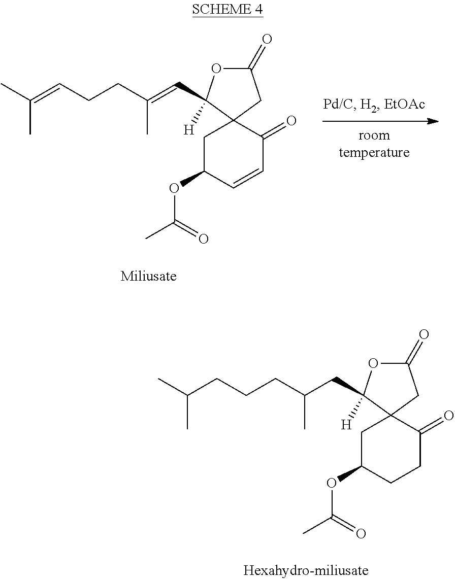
CC(=CCCC(=CC1([H])OC(=O)CC12CC(OC(C)=O)C=CC2=O)C)C.CC(CCCC(CC1([H])OC(=O)CC12CC(OC(C)=O)CCC2=O)C)C
